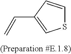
S1C=CC(C=C)=C1
